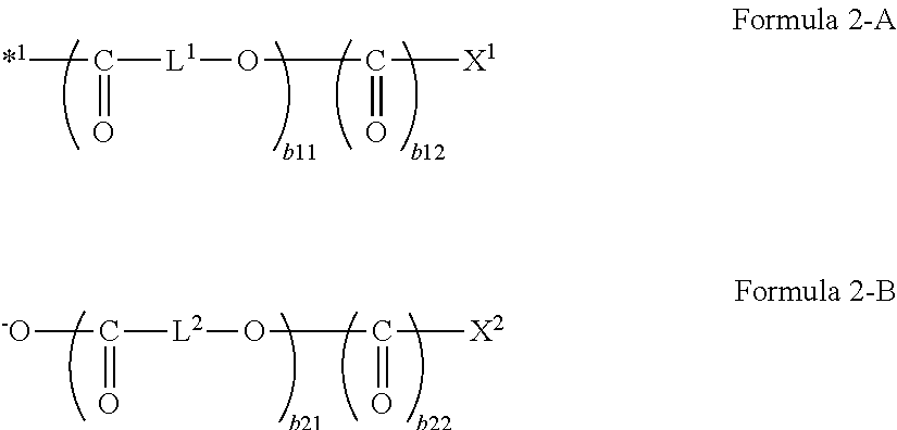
[*1]C([L1]OC([X1])=O)=O.[-O]C([L2]OC([X2])=O)=O
